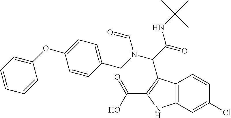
C12=C(NC(C(O)=O)=C1C(C(NC(C)(C)C)=O)N(C=O)CC1=CC=C(OC3=CC=CC=C3)C=C1)C=C(Cl)C=C2
